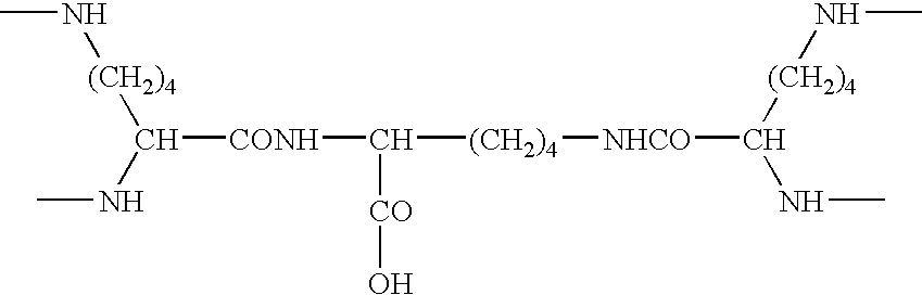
CN[(CH2)4]C(NC)[CONH]C([(CH2)4][NHCO]C(NC)[(CH2)4]NC)[CO]O
